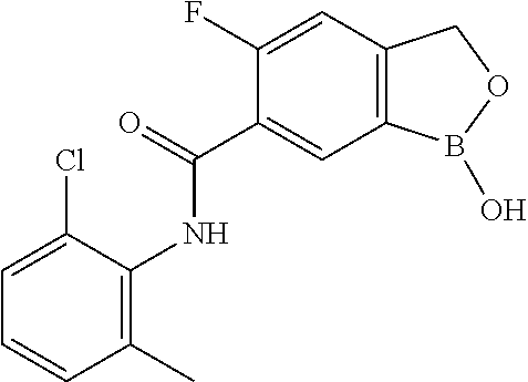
C1(F)=CC2=C(C=C1C(=O)NC1=C(C)C=CC=C1Cl)B(O)OC2
